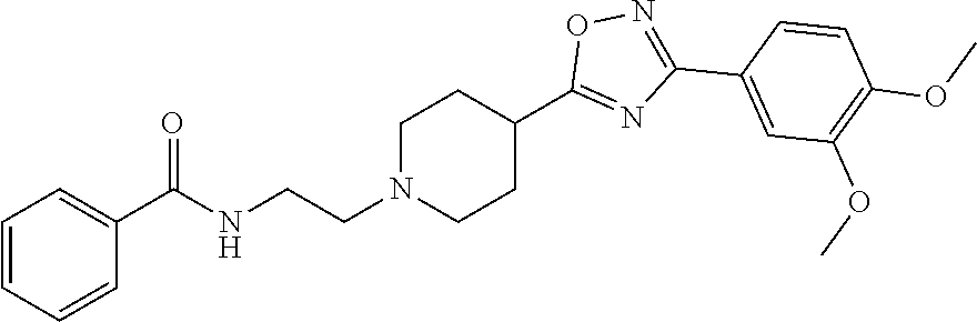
C1N(CCNC(C2=CC=CC=C2)=O)CCC(C2=NC(C3=CC(OC)=C(OC)C=C3)=NO2)C1
